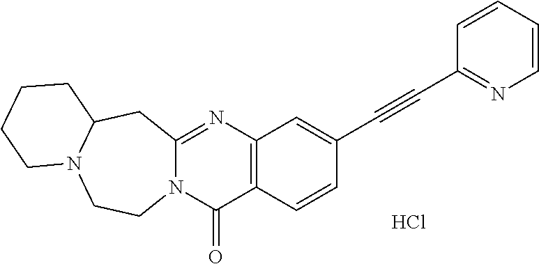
Cl.N12C(=NC3=C(C1=O)C=CC(C#CC1=NC=CC=C1)=C3)CC1N(CC2)CCCC1
